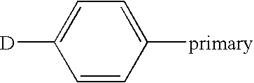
C1=CC([primary])=CC=C1[D]
